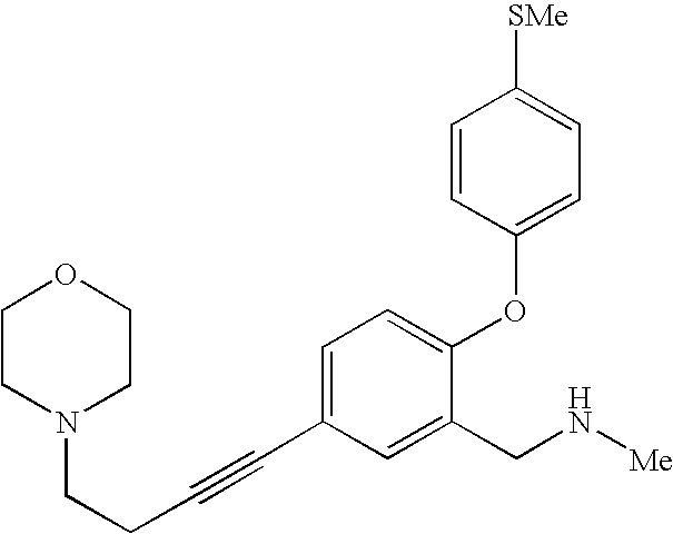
C1=C(C#CCCN2CCOCC2)C=C(CN[Me])C(OC2=CC=C([SMe])C=C2)=C1
